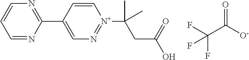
C1=C[N+](C(CC(O)=O)(C)C)=NC=C1C1=NC=CC=N1.FC(C([O-])=O)(F)F
